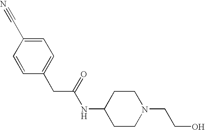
C1(CC(NC2CCN(CCO)CC2)=O)=CC=C(C#N)C=C1
